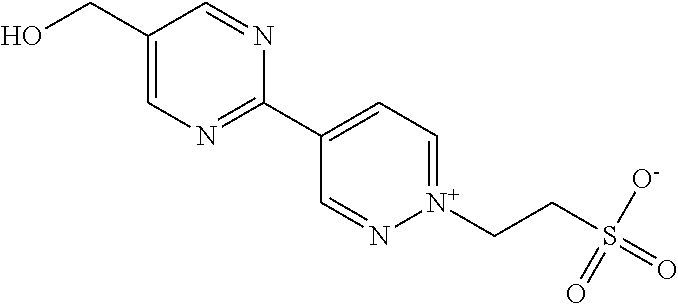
C1(CO)=CN=C(C2=CC=[N+](CCS(=O)([O-])=O)N=C2)N=C1
